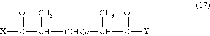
O=C([X])C(C)[(CH2)n]C(C([Y])=O)C
